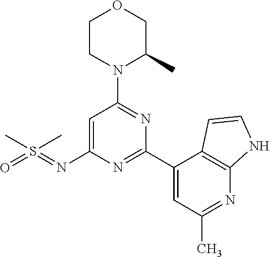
CS(C)(=NC1=CC(N2C(C)COCC2)=NC(C2=CC(C)=NC3=C2C=CN3)=N1)=O
